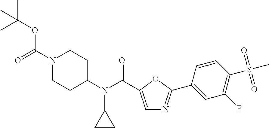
CC(OC(N1CCC(N(C(=O)C2=CN=C(C3=CC(F)=C(S(C)(=O)=O)C=C3)O2)C2CC2)CC1)=O)(C)C
